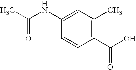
C1(NC(C)=O)=CC(C)=C(C(O)=O)C=C1
